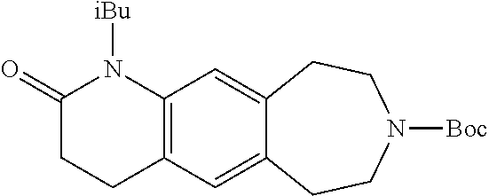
[iBu]N1C(=O)CCC2=C1C=C1C(=C2)CCN([Boc])CC1
